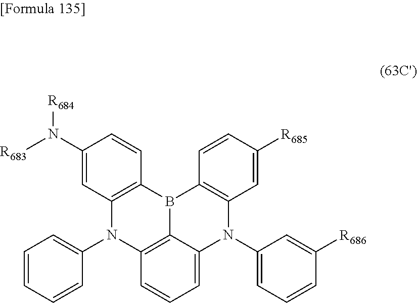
C12=C(B3C4=C(N1C1=CC=CC=C1)C=CC=C4N(C1=CC=CC([R686])=C1)C1=C3C=CC([R685])=C1)C=CC(N([R684])[R683])=C2
